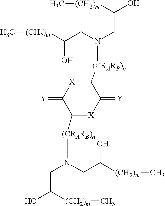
C1([(CRARB)n]N(CC(O)[(CH2)m]C)CC([(CH2)m]C)O)[X]C(=[Y])C([(CRARB)n]N(CC([(CH2)m]C)O)CC([(CH2)m]C)O)[X]C1=[Y]
